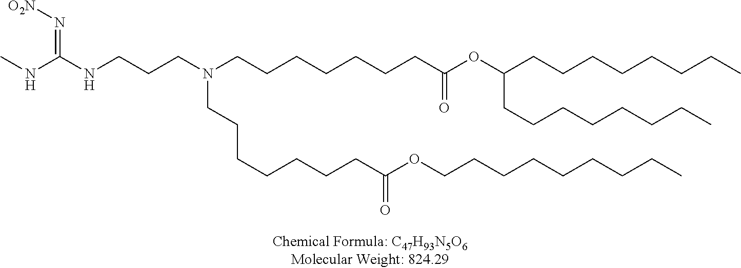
C(CCN(CCCCCCCC(OC(CCCCCCCC)CCCCCCCC)=O)CCCCCCCC(OCCCCCCCCC)=O)NC(=N[O2N])NC
